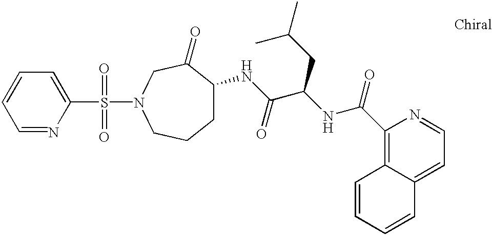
C1=NC(S(=O)(=O)N2CC(=O)C(NC(C(NC(C3=C4C(=CC=N3)C=CC=C4)=O)CC(C)C)=O)CCC2)=CC=C1
